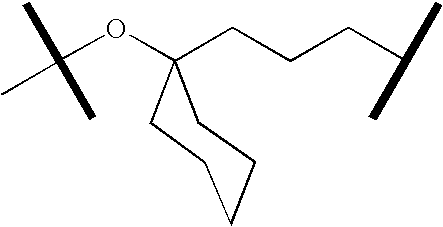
C(OC1(CCCC(C)C)CCCCC1)(C)(C)C
